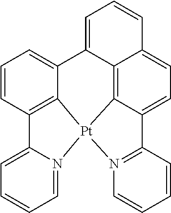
C12=C3C(=CC=C1)C1=CC=CC4=CC=C5C6=N([Pt]3(C5=C41)N1=CC=CC=C21)C=CC=C6
